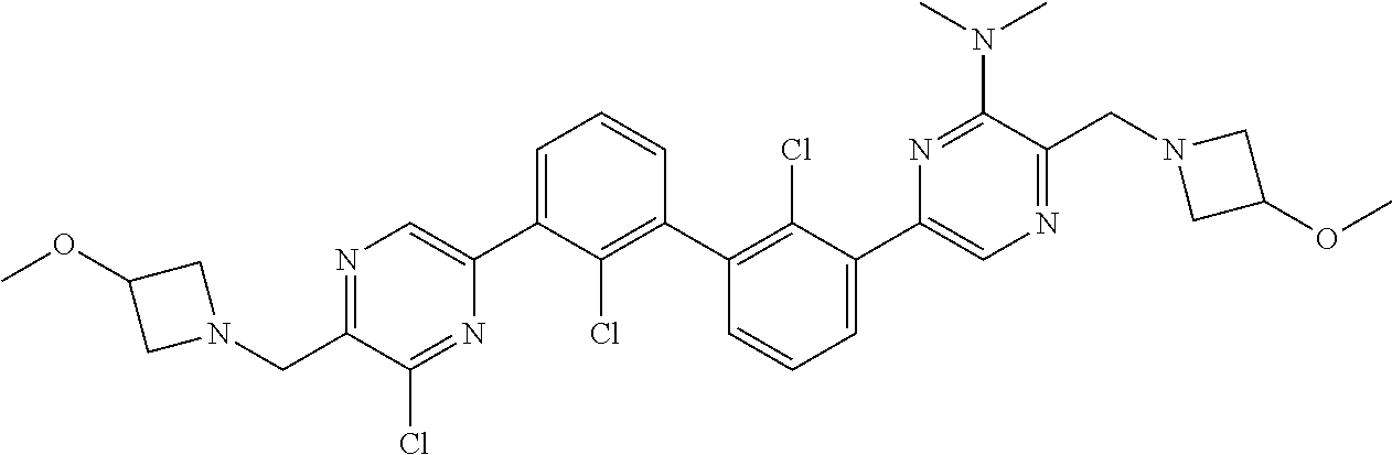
C1C(OC)CN1CC1=NC=C(C2=CC=CC(C3=C(Cl)C(C4=CN=C(CN5CC(OC)C5)C(N(C)C)=N4)=CC=C3)=C2Cl)N=C1Cl
